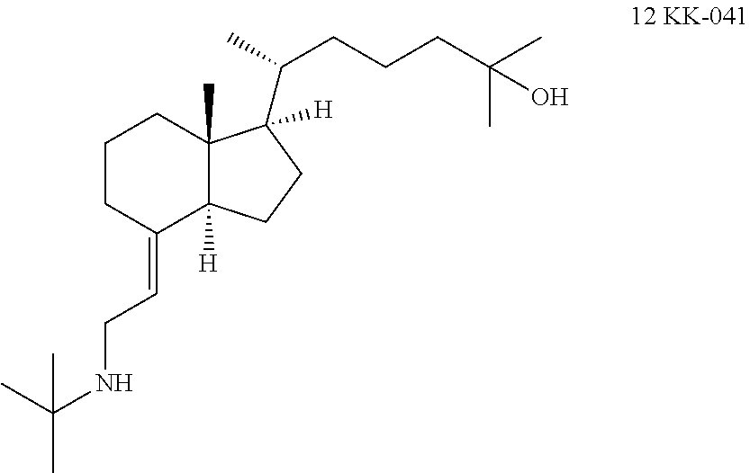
N(CC=C1C2([H])C(C)(CCC1)C(C(C)CCCC(C)(C)O)([H])CC2)C(C)(C)C
